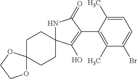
C1CC2(CCC13OCCO3)NC(=O)C(C1=C(C)C(Br)=CC=C1C)=C2O
